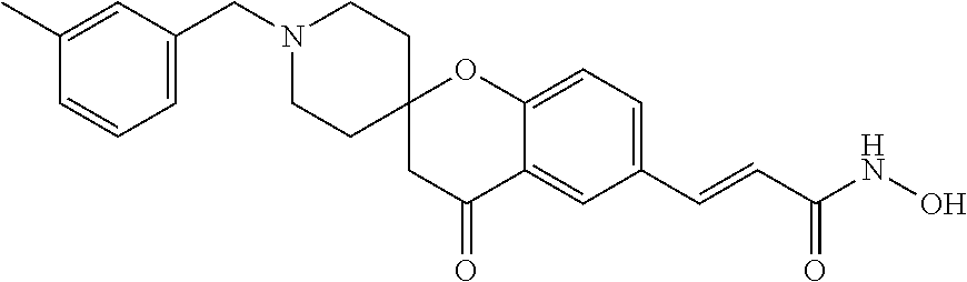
C(C1=CC=CC(C)=C1)N1CCC2(CC1)CC(=O)C1=CC(C=CC(NO)=O)=CC=C1O2
